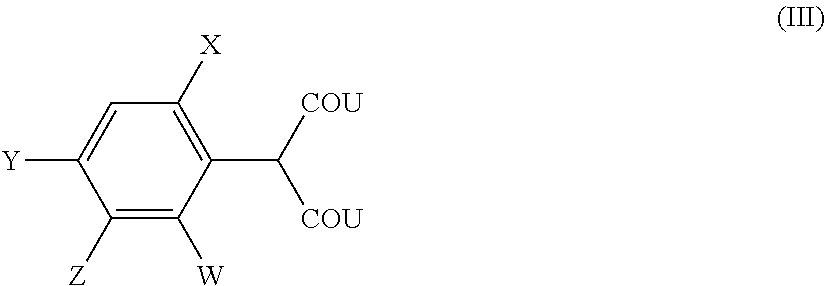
C1([X])=C(C([COU])[COU])C([W])=C([Z])C([Y])=C1
